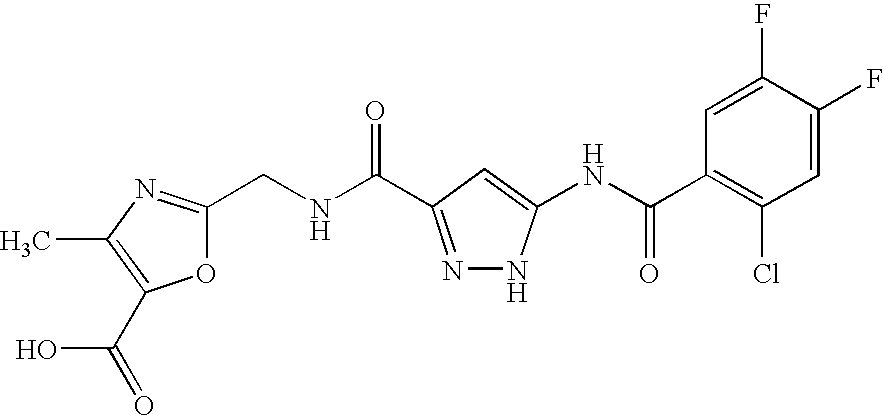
O1C(CNC(=O)C2=NNC(NC(C3=C(Cl)C=C(F)C(F)=C3)=O)=C2)=NC(C)=C1C(=O)O
